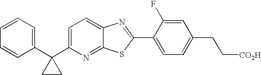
C1=CC=C(C2(C3=CC=C4C(=N3)SC(C3=CC=C(CC[CO2H])C=C3F)=N4)CC2)C=C1
